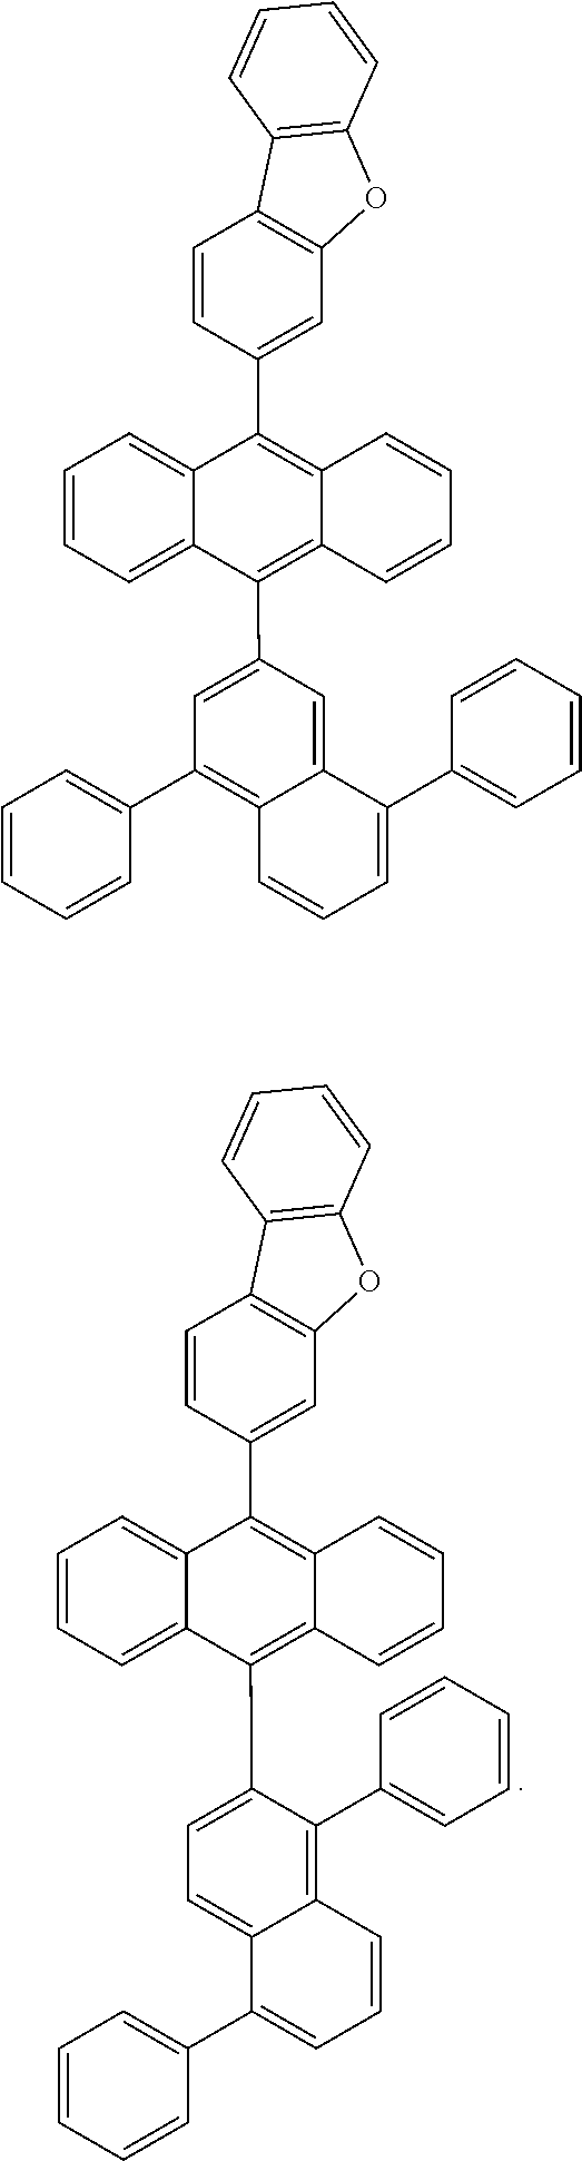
C1=CC=C2C(=C1)C(C1=CC3=C(C=C1)C1=C(O3)C=CC=C1)=C1C(=C2C2=CC=C3C(=C2C2=CC=CC=C2)C=CC=C3C2=CC=CC=C2)C=CC=C1.C1=CC=C2C(=C1)C(C1=CC3=C(C=C1)C1=C(O3)C=CC=C1)=C1C(=C2C2=CC(C3=CC=CC=C3)=C3C(=C2)C(C2=CC=CC=C2)=CC=C3)C=CC=C1
